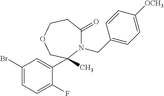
C1(Br)=CC=C(F)C(C2(C)N(CC3=CC=C([OCH3])C=C3)C(=O)CCOC2)=C1
